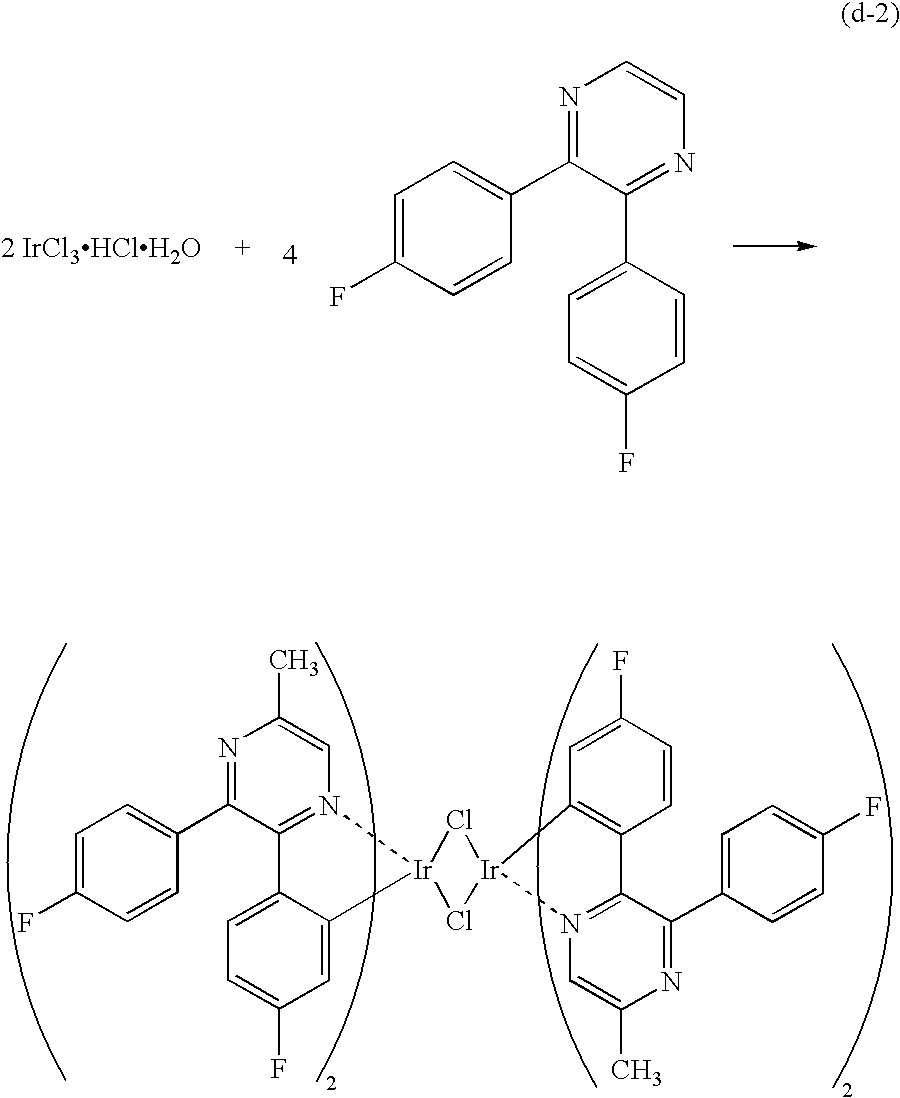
N1=C(C2=CC=C(F)C=C2)C2=N(C=C1C)[Ir]1(C3=CC(F)=CC=C23)Cl[Ir]2(Cl1)N1=C(C3=C2C=C(F)C=C3)C(C2=CC=C(F)C=C2)=NC(C)=C1.N1=C(C2=CC=C(F)C=C2)C(C2=CC=C(F)C=C2)=NC=C1.[2 IrCl3HClH2O]
